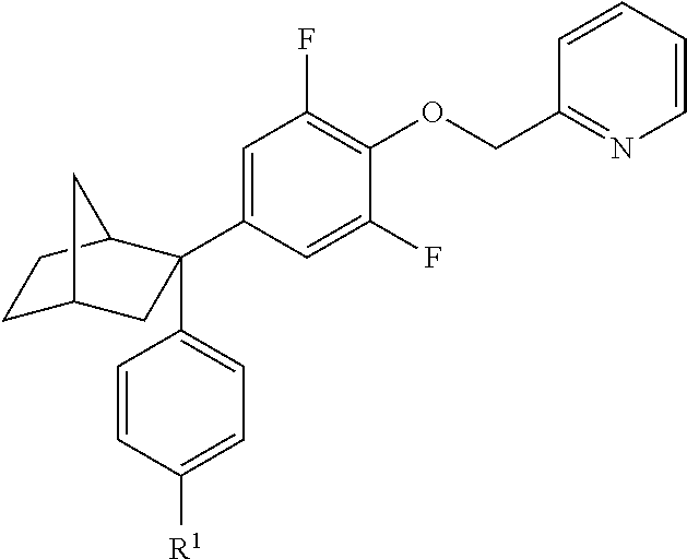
C1C2CC(C3=CC(F)=C(OCC4=NC=CC=C4)C(F)=C3)(C3=CC=C([R1])C=C3)C(C1)C2
